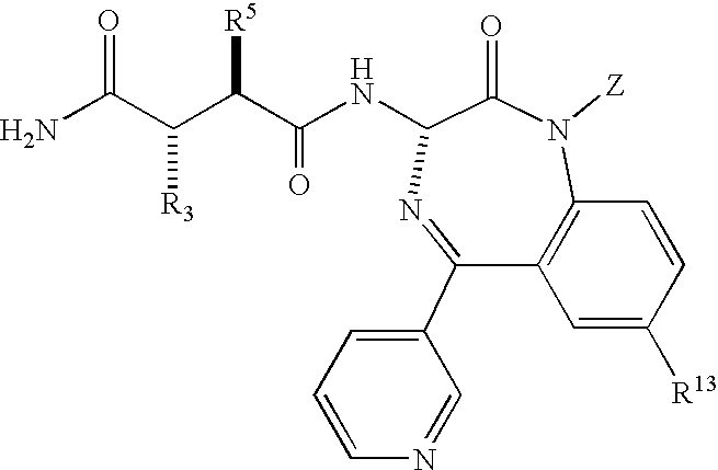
N1([Z])C(=O)C(NC(C([R5])C(C(N)=O)[R3])=O)N=C(C2=CC=CN=C2)C2=C1C=CC([R13])=C2
